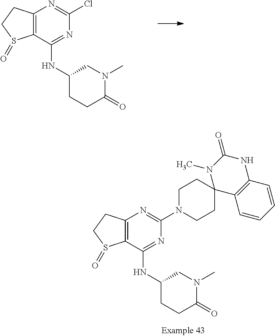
C12=C(C(NC3CCC(=O)N(C)C3)=NC(Cl)=N1)S(=O)CC2.C12=C(C(NC3CCC(=O)N(C)C3)=NC(N3CCC4(CC3)C3=C(NC(=O)N4C)C=CC=C3)=N1)S(=O)CC2
